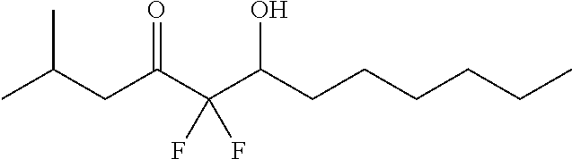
C(CC(C(C(CCCCCC)O)(F)F)=O)(C)C
